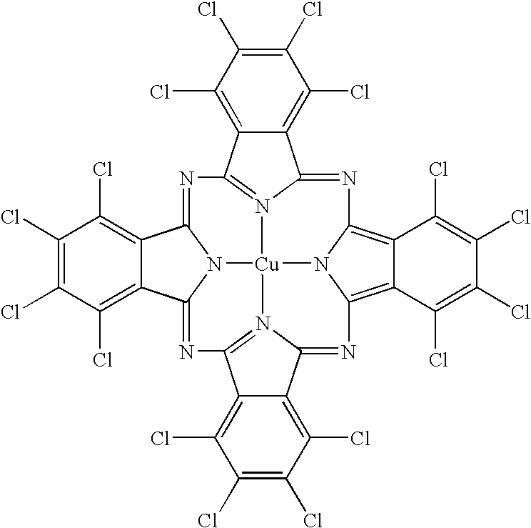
[Cu]123N4C5=NC6=N1C(=NC1=C7C(=C(N21)N=C1C2=C(Cl)C(Cl)=C(Cl)C(Cl)=C2C(=N31)N=C4C1=C(Cl)C(Cl)=C(Cl)C(Cl)=C15)C(Cl)=C(Cl)C(Cl)=C7Cl)C1=C(Cl)C(Cl)=C(Cl)C(Cl)=C16
